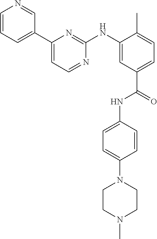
C1=CC=C(C2=CC=NC(NC3=CC(C(=O)NC4=CC=C(N5CCN(C)CC5)C=C4)=CC=C3C)=N2)C=N1
